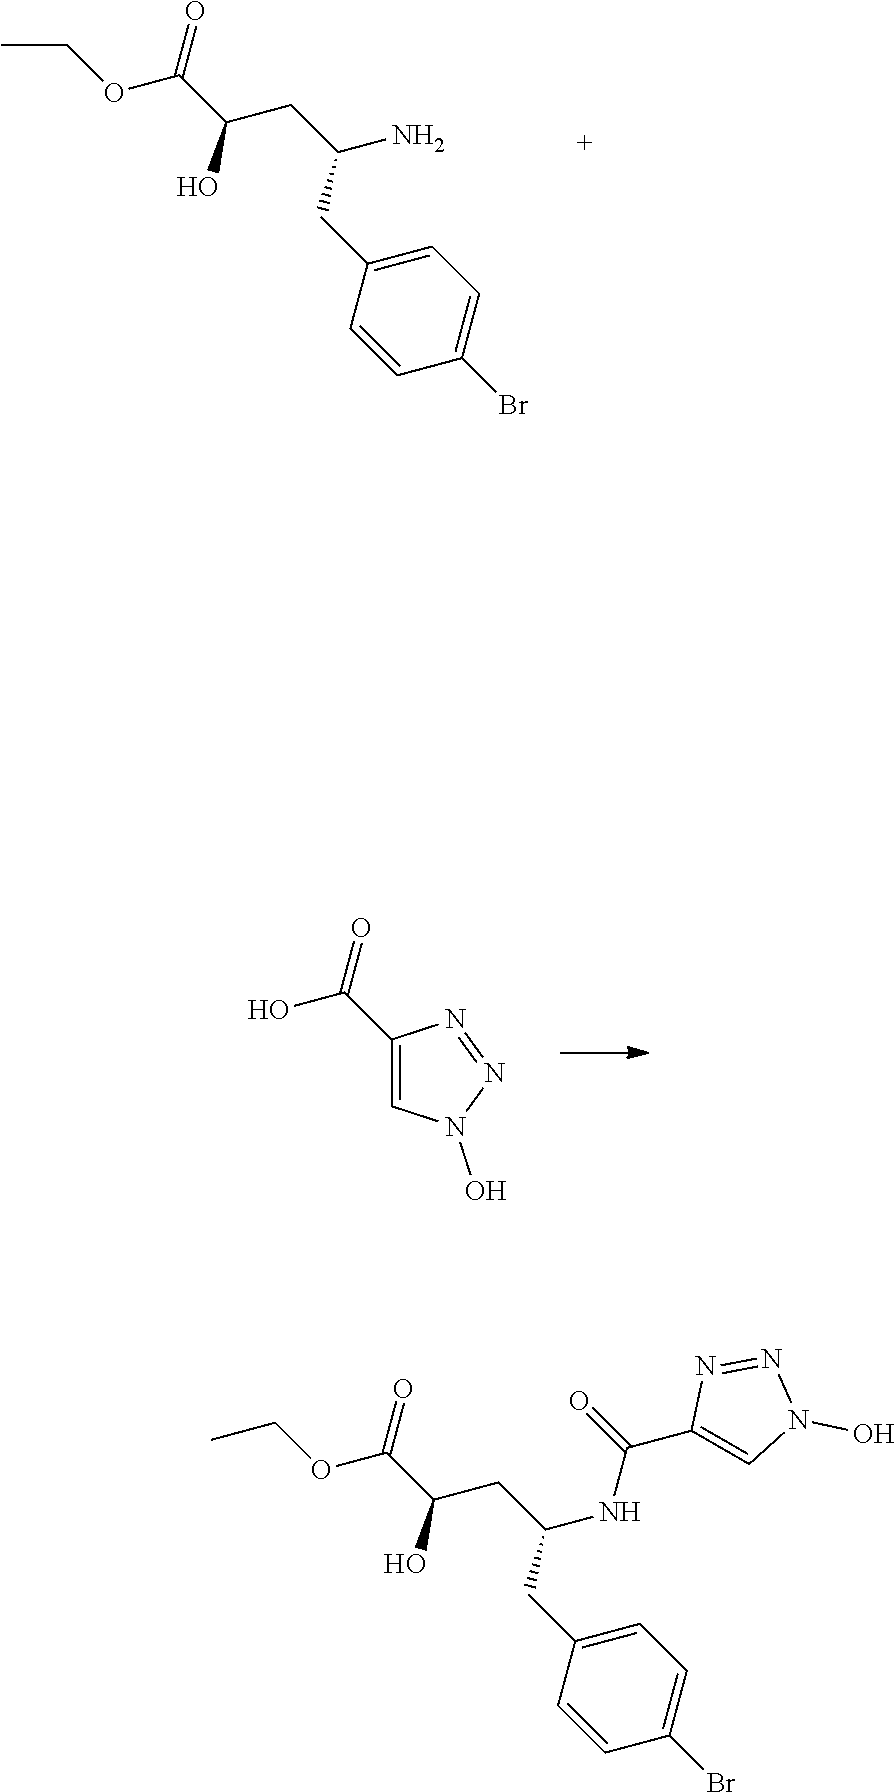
CCOC(C(CC(N)CC1=CC=C(Br)C=C1)O)=O.OC(C1=CN(O)N=N1)=O.CCOC(C(CC(NC(=O)C1=CN(O)N=N1)CC1=CC=C(Br)C=C1)O)=O
